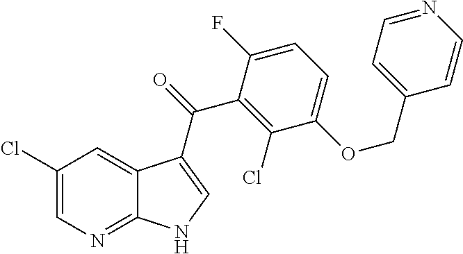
C1(Cl)=CN=C2C(=C1)C(C(=O)C1=C(Cl)C(OCC3=CC=NC=C3)=CC=C1F)=CN2
